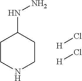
C1CNCCC1NN.[H]Cl.[H]Cl
